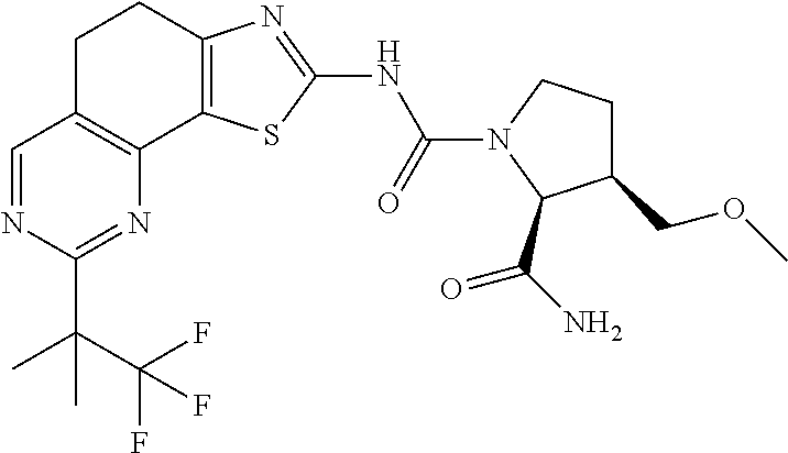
C1=NC(C(C)(C(F)(F)F)C)=NC2=C1CCC1=C2SC(NC(=O)N2CCC(COC)C2C(N)=O)=N1
